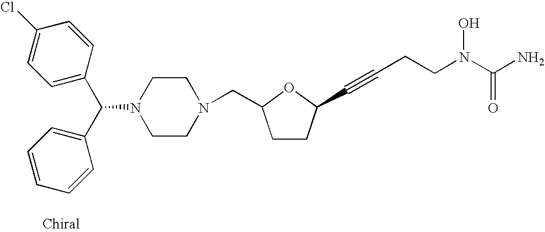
C1=C(C(C2=CC=CC=C2)N2CCN(CC3CCC(C#CCCN(C(N)=O)O)O3)CC2)C=CC(Cl)=C1
